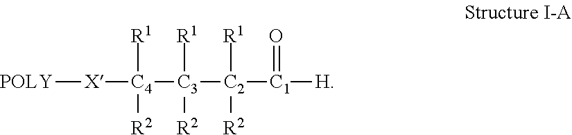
[POLY][X][C4]([R1])([R2])[C3]([R1])([R2])[C2]([R1])([R2])[C1](=O)[H]
